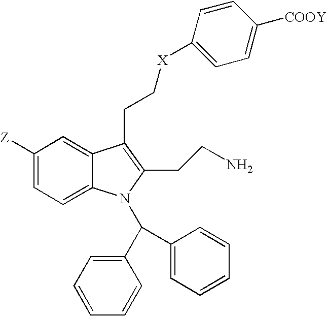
C1([Z])=CC=C2C(=C1)C(CC[X]C1=CC=C([COOY])C=C1)=C(CCN)N2C(C1=CC=CC=C1)C1=CC=CC=C1
